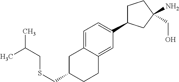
C1=C2C(=CC(C3CCC(CO)(N)C3)=C1)CCC(CSCC(C)C)C2
